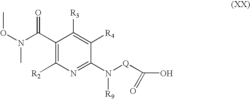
C1(C(N(OC)C)=O)=C([R2])N=C(N([R9])[Q]C(O)=O)C([R4])=C1[R3]
